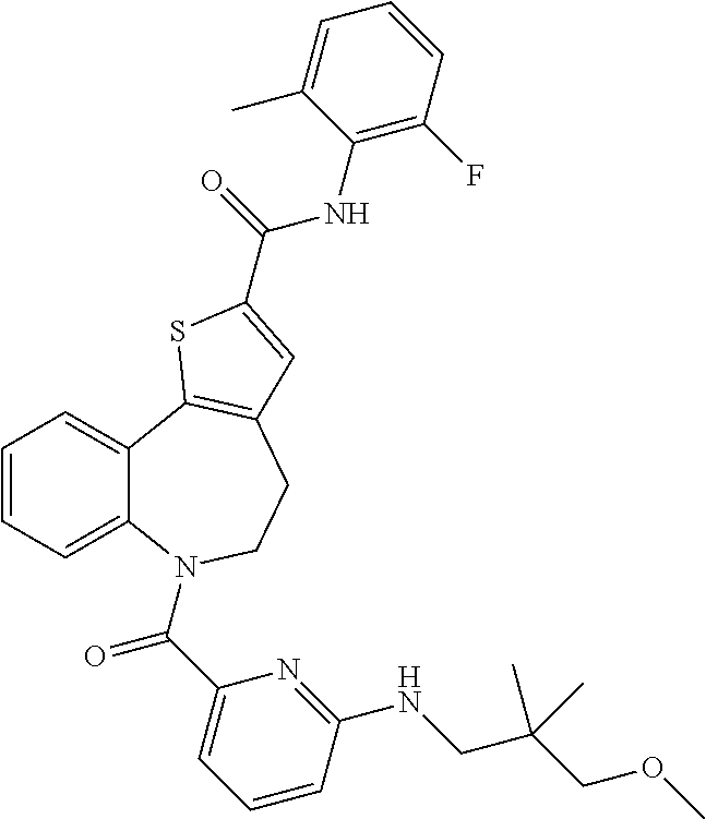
C1=CC=C2C(=C1)C1=C(CCN2C(C2=CC=CC(NCC(COC)(C)C)=N2)=O)C=C(C(=O)NC2=C(F)C=CC=C2C)S1
